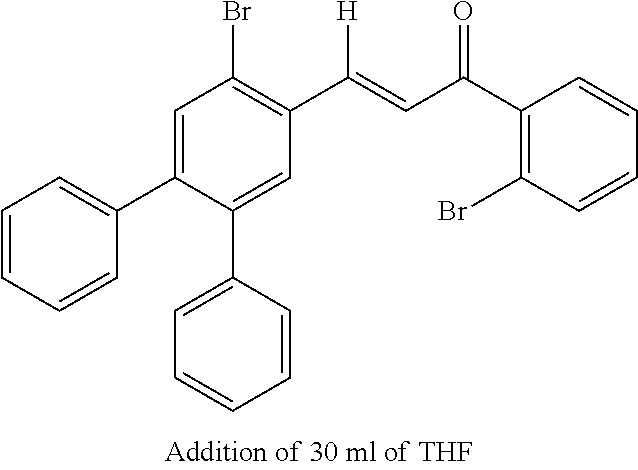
C1=C(C2=CC=CC=C2)C(C2=CC=CC=C2)=CC(C([H])=CC(C2=C(Br)C=CC=C2)=O)=C1Br
